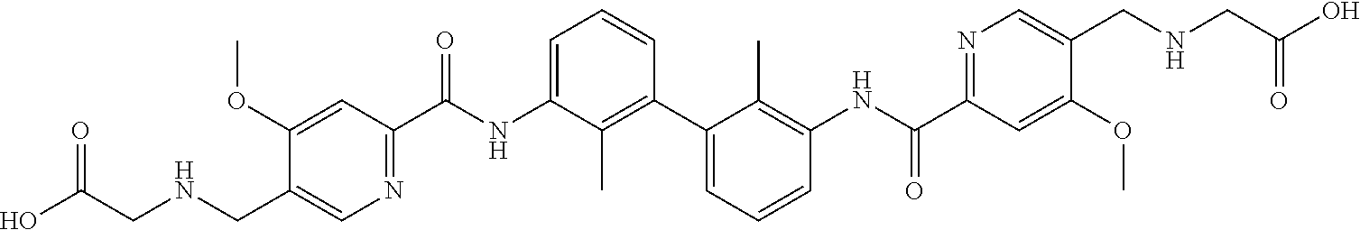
C1(OC)=CC(C(NC2=CC=CC(C3=CC=CC(NC(C4=NC=C(CNCC(O)=O)C(OC)=C4)=O)=C3C)=C2C)=O)=NC=C1CNCC(O)=O
